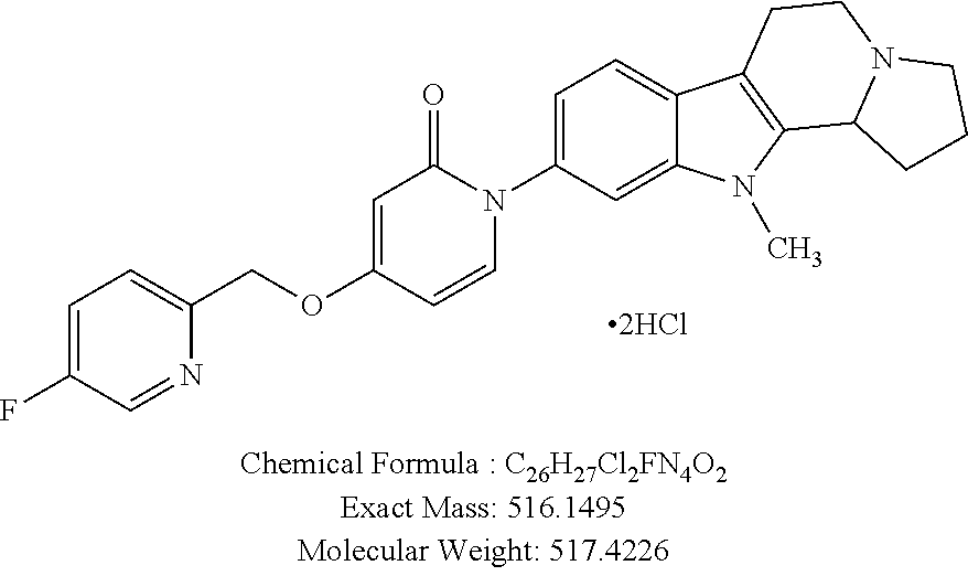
[2HCl].C1=C(F)C=NC(COC2=CC(=O)N(C3=CC=C4C(=C3)N(C)C3=C4CCN4C3CCC4)C=C2)=C1
